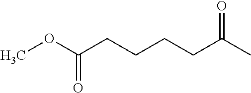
C(C(C)=O)CCCC(OC)=O
